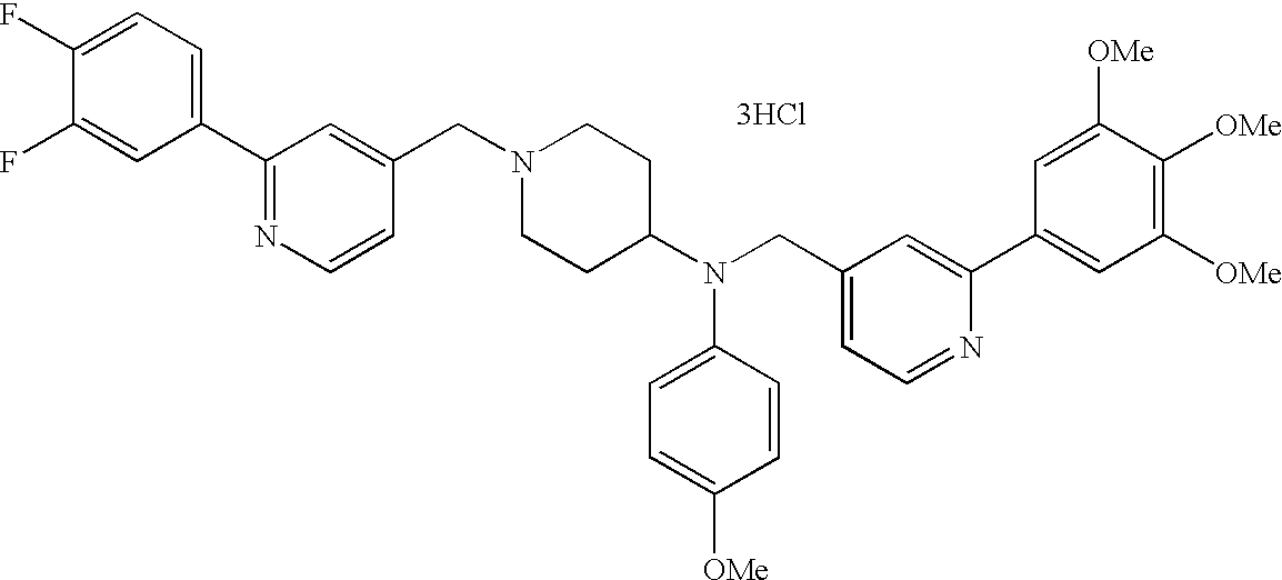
C1=C(F)C(F)=CC(C2=NC=CC(CN3CCC(N(CC4=CC=NC(C5=CC([OMe])=C([OMe])C([OMe])=C5)=C4)C4=CC=C([OMe])C=C4)CC3)=C2)=C1.[3HCl]
